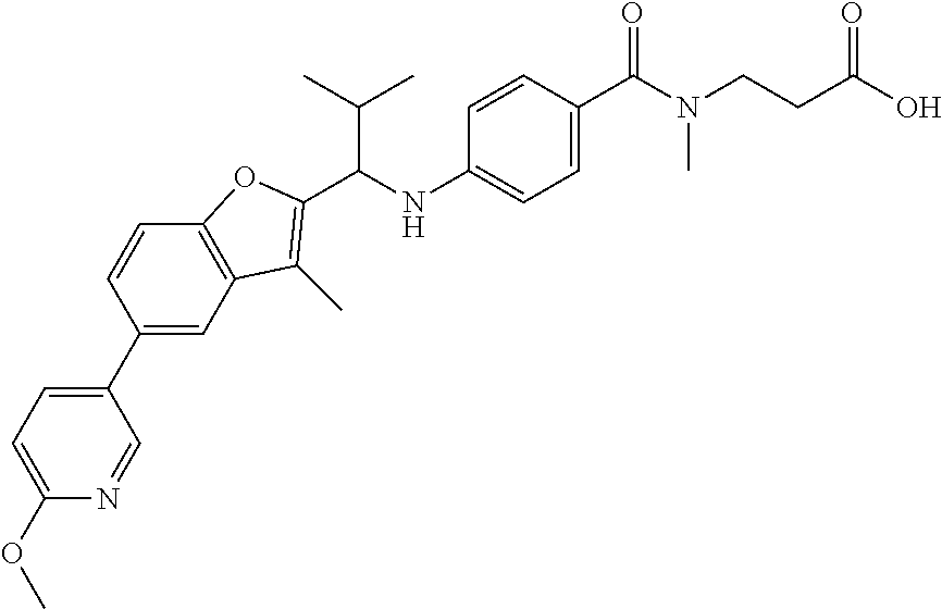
C1=C(NC(C(C)C)C2=C(C)C3=C(C=CC(C4=CC=C(OC)N=C4)=C3)O2)C=CC(C(N(CCC(O)=O)C)=O)=C1
